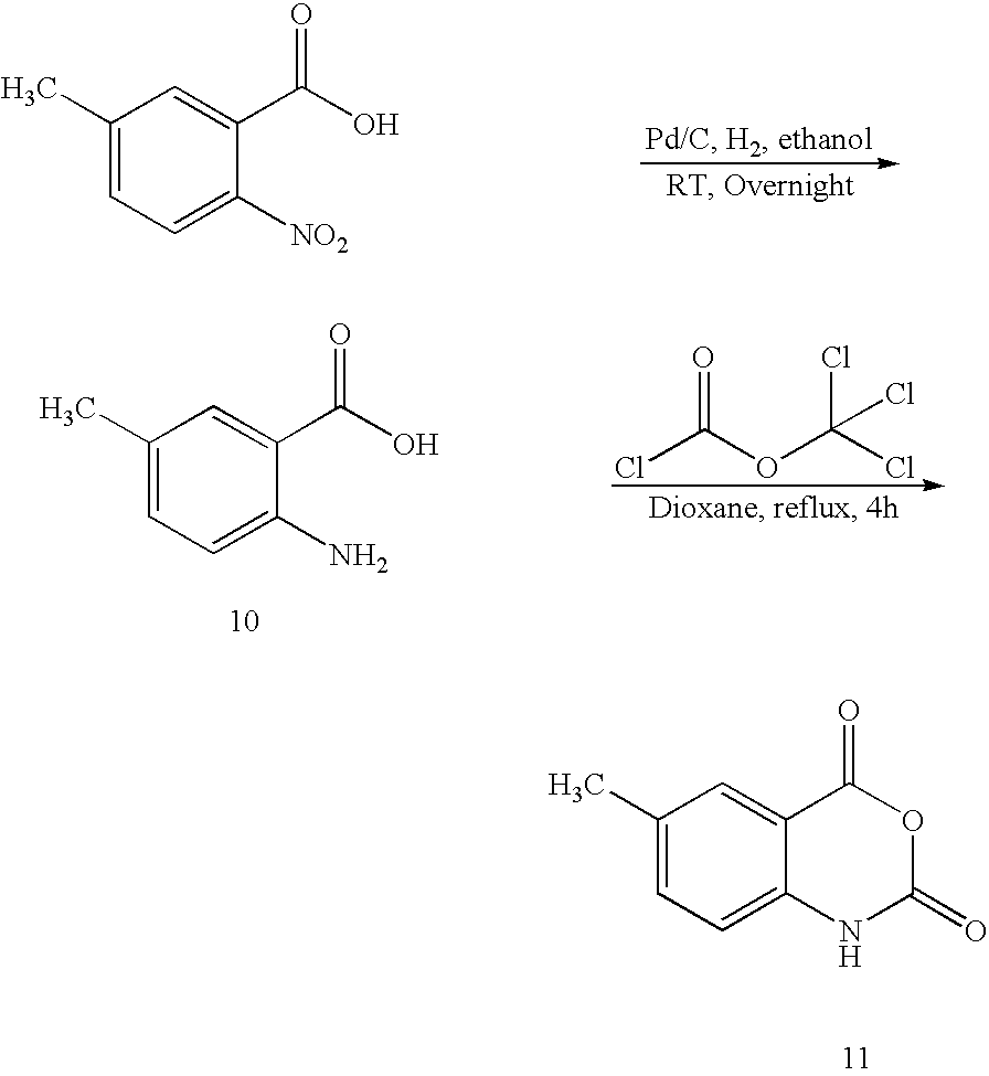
C1(C)=CC=C([NO2])C(C(O)=O)=C1.C1(C)=CC=C(N)C(C(O)=O)=C1.O=C(Cl)OC(Cl)(Cl)Cl.C1(C)=CC=C2C(=C1)C(=O)OC(=O)N2
